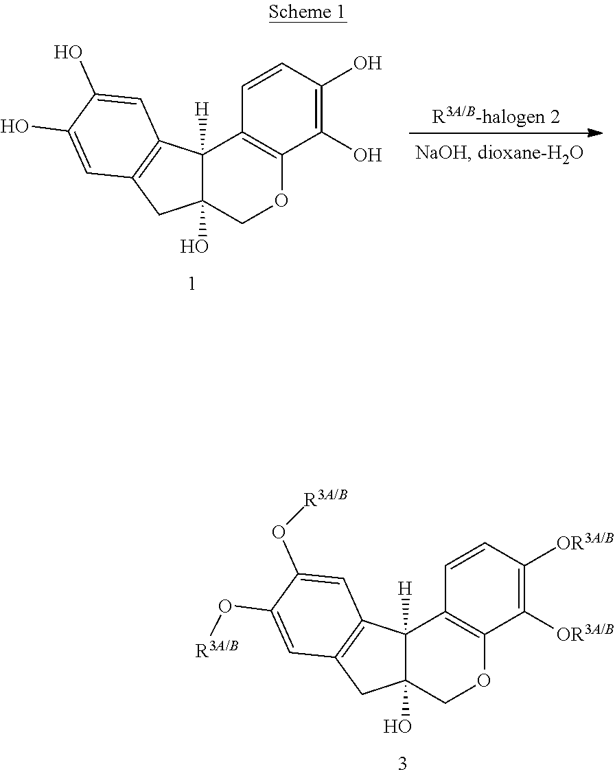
C1(O)=C(O)C=CC2=C1OCC1(O)C2([H])C2=C(C1)C=C(O)C(O)=C2.C1([OR3A/B])=C([OR3A/B])C=CC2=C1OCC1(O)C2([H])C2=C(C1)C=C(O[R3A/B])C(O[R3A/B])=C2
